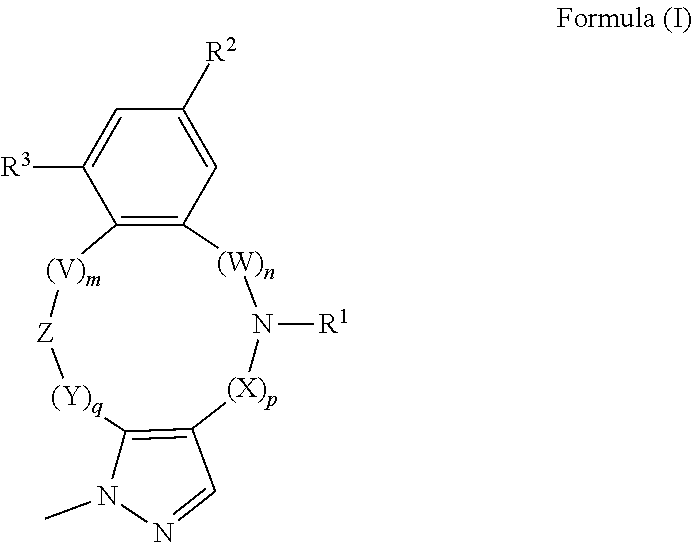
C1=C([R3])C2=C(C=C1[R2])[(W)n]N([R1])[(X)p]C1=C([(Y)q][Z][(V)m]2)N(C)N=C1
